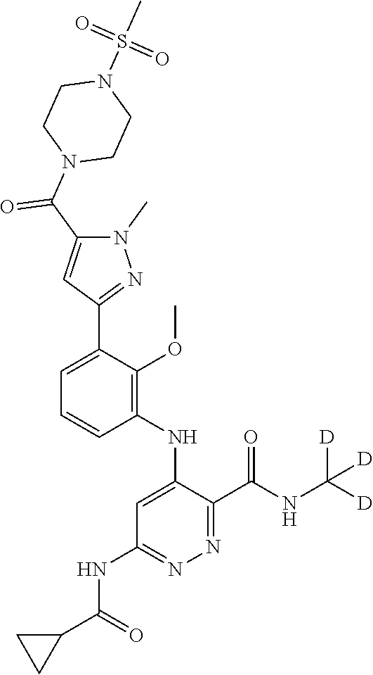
C1=CC=C(C2=NN(C)C(C(N3CCN(S(C)(=O)=O)CC3)=O)=C2)C(OC)=C1NC1=CC(NC(C2CC2)=O)=NN=C1C(NC([D])([D])[D])=O
